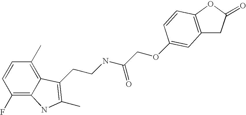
C1(F)=C2C(=C(C)C=C1)C(CCNC(COC1=CC3=C(OC(=O)C3)C=C1)=O)=C(C)N2
